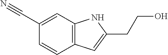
C1(C#N)=CC2=C(C=C1)C=C(CCO)N2
